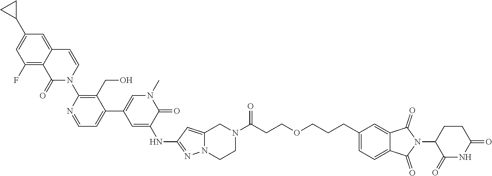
C1CN2C(=CC(NC3=CC(C4=CC=NC(N5C=CC6=CC(C7CC7)=CC(F)=C6C5=O)=C4CO)=CN(C)C3=O)=N2)CN1C(CCOCCCC1=CC=C2C(=C1)C(=O)N(C1C(=O)NC(=O)CC1)C2=O)=O
